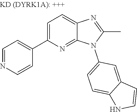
C1=NC=CC(C2=CC=C3N=C(C)N(C4=CC=C5C(=C4)C=CN5)C3=N2)=C1
